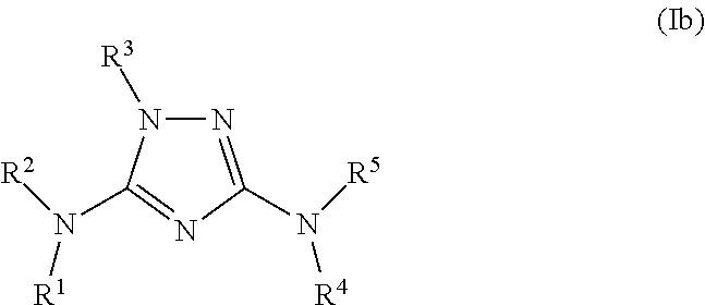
N1=C(N([R5])[R4])N=C(N([R2])[R1])N1[R3]
